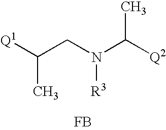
[Q1]C(CN(C([Q2])C)[R3])C.[FB]
